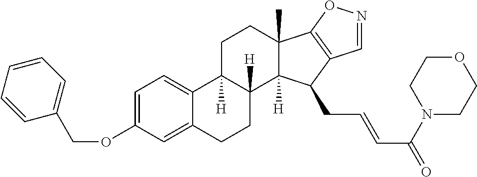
C1=C(OCC2=CC=CC=C2)C=C2C(=C1)C1([H])C([H])(CC2)C2([H])C(C)(CC1)C1=C(C2CC=CC(N2CCOCC2)=O)C=NO1
